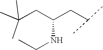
C(CC(NCC)CC(C)C)(C)(C)C
